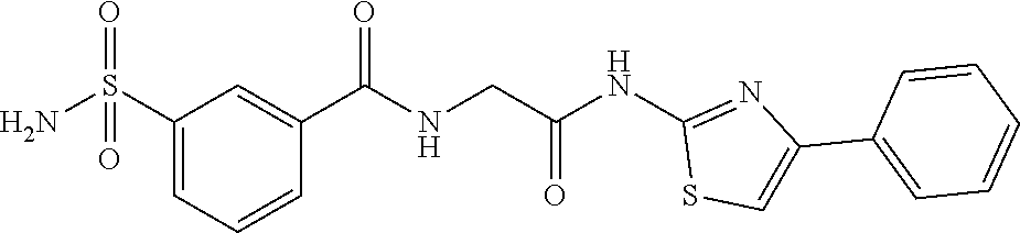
C1(S(N)(=O)=O)=CC=CC(C(=O)NCC(NC2=NC(C3=CC=CC=C3)=CS2)=O)=C1
